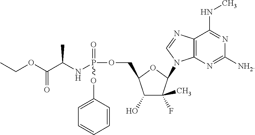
C(OC(C(NP(=O)(OC1=CC=CC=C1)OCC1C(O)C(F)(C)C(N2C3=C(C(NC)=NC([NH2])=N3)N=C2)O1)C)=O)C
